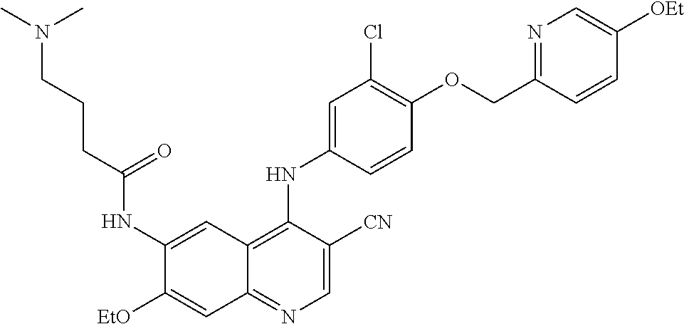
C1=C([CN])C(NC2=CC(Cl)=C(OCC3=NC=C([OEt])C=C3)C=C2)=C2C(=N1)C=C([EtO])C(NC(CCCN(C)C)=O)=C2
